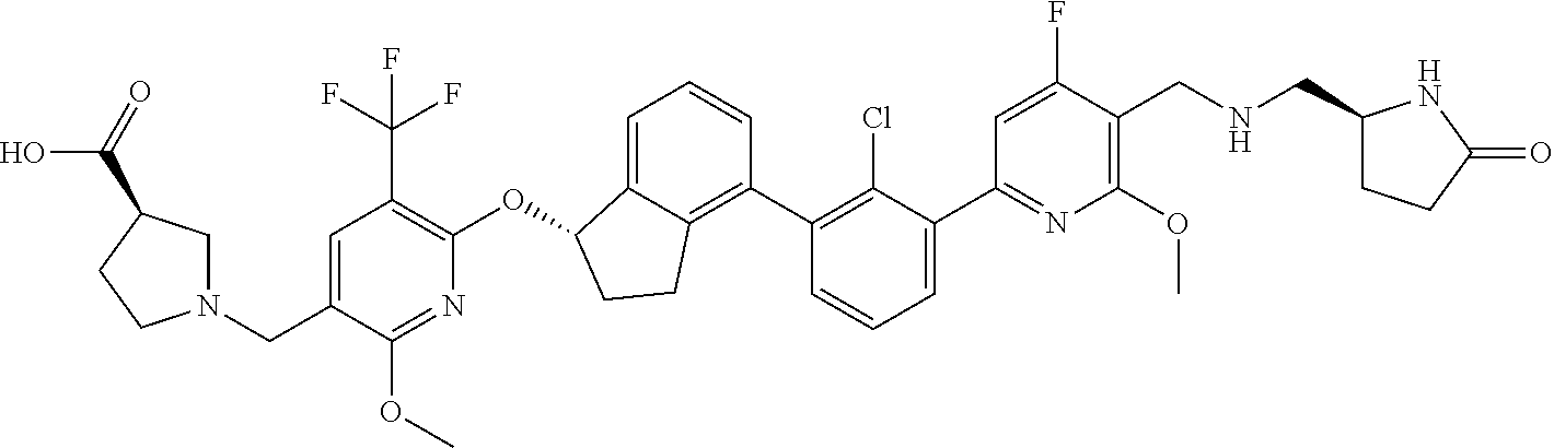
O(C1C2=CC=CC(C3=C(Cl)C(C4=NC(OC)=C(CNCC5CCC(=O)N5)C(F)=C4)=CC=C3)=C2CC1)C1=C(C(F)(F)F)C=C(CN2CC(C(=O)O)CC2)C(OC)=N1
